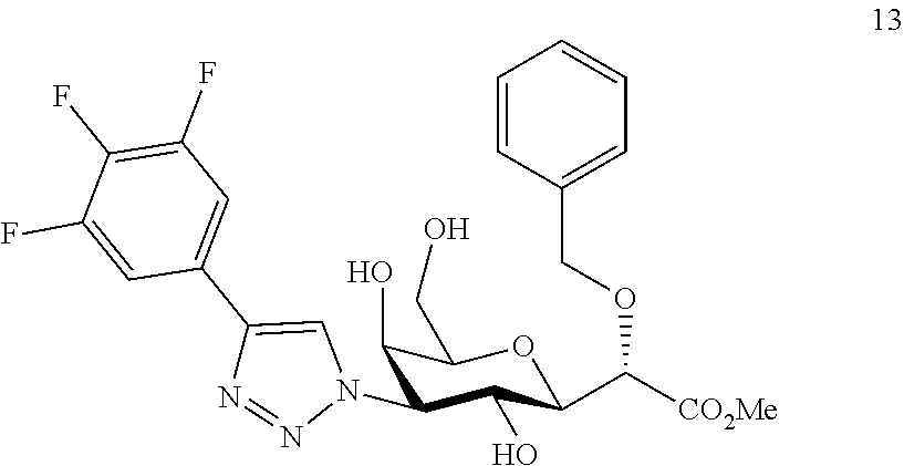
C1(O)C(N2N=NC(C3=CC(F)=C(F)C(F)=C3)=C2)C(O)C(C([CO2Me])OCC2=CC=CC=C2)OC1CO
